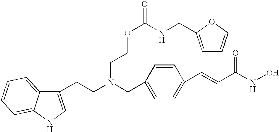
C1(CN(CCC2=CNC3=CC=CC=C23)CCOC(=O)NCC2=CC=CO2)=CC=C(C=CC(NO)=O)C=C1
